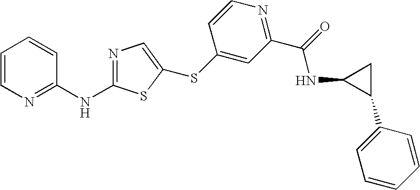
C1=CN=C(NC2=NC=C(SC3=CC(C(=O)NC4CC4C4=CC=CC=C4)=NC=C3)S2)C=C1
